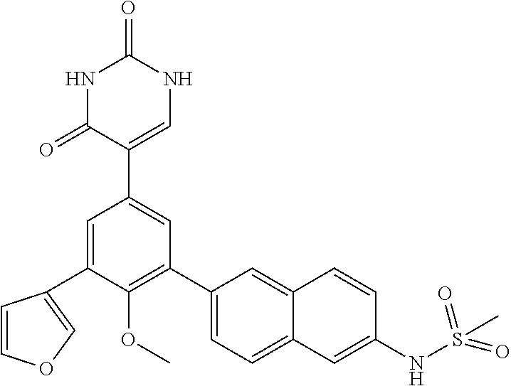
N1C(=O)C(C2=CC(C3=CC=C4C(=C3)C=CC(NS(C)(=O)=O)=C4)=C(OC)C(C3=COC=C3)=C2)=CNC1=O
